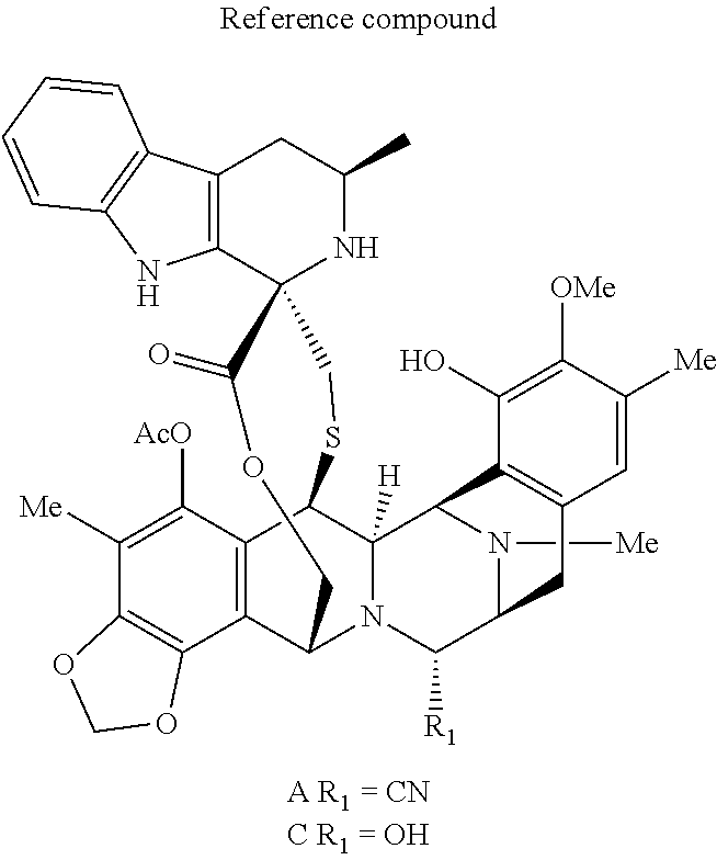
C12=C(C3=C(N1)C=CC=C3)CC(C)NC21C(=O)OCC2C3=C(C(SC1)C1([H])N2C([R1])C2N([Me])C1C1=C(C2)C=C([Me])C([OMe])=C1O)C([AcO])=C([Me])C1=C3OCO1
